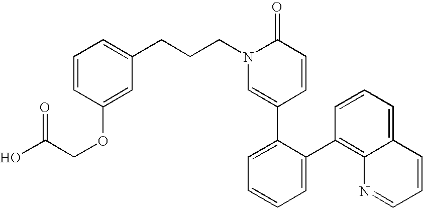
C1=CC(OCC(O)=O)=CC(CCCN2C=C(C3=CC=CC=C3C3=C4C(=CC=C3)C=CC=N4)C=CC2=O)=C1
